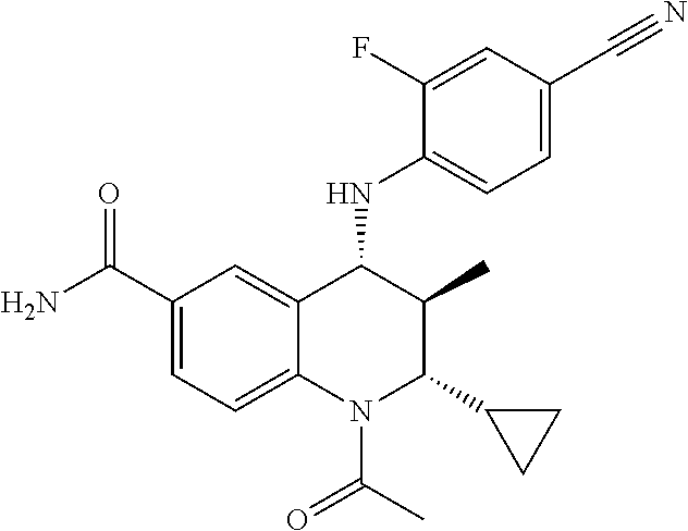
C1(C(N)=O)=CC=C2C(=C1)C(NC1=CC=C(C#N)C=C1F)C(C)C(C1CC1)N2C(C)=O
